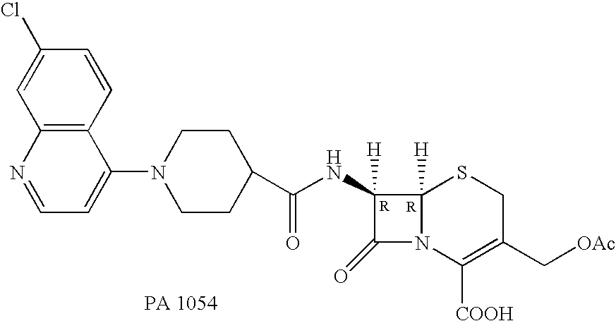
C1(=O)N2C([H])(C1([H])NC(C1CCN(C3=CC=NC4=C3C=CC(Cl)=C4)CC1)=O)SCC(C[OAc])=C2[COOH]
